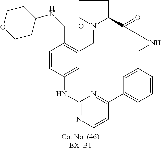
C1=CC2=CC(=C1C(=O)NC1CCOCC1)CN1CCCC1C(=O)NCC1=CC(=CC=C1)C1=NC(=NC=C1)N2
